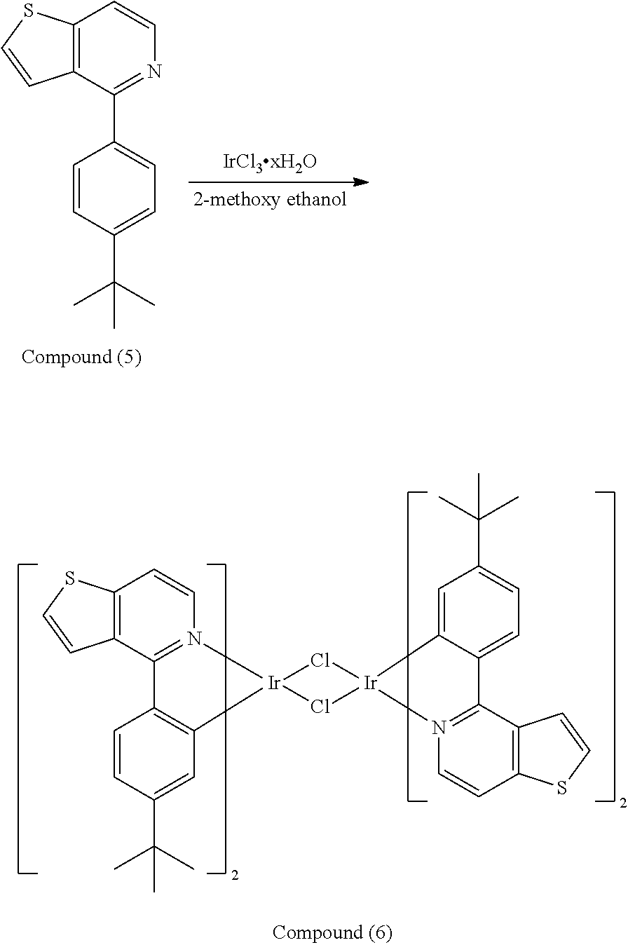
C1=CC(C(C)(C)C)=CC=C1C1=NC=CC2=C1C=CS2.C1=CC(C(C)(C)C)=CC2=C1C1=N(C=CC3=C1C=CS3)[Ir]21Cl[Ir]2(Cl1)C1=CC(C(C)(C)C)=CC=C1C1=N2C=CC2=C1C=CS2
